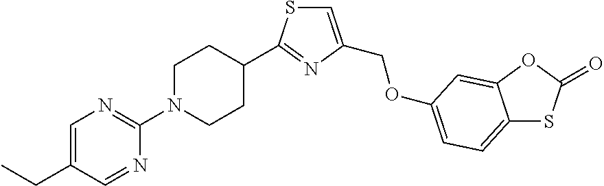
C1=C(CC)C=NC(N2CCC(C3=NC(COC4=CC=C5SC(=O)OC5=C4)=CS3)CC2)=N1
